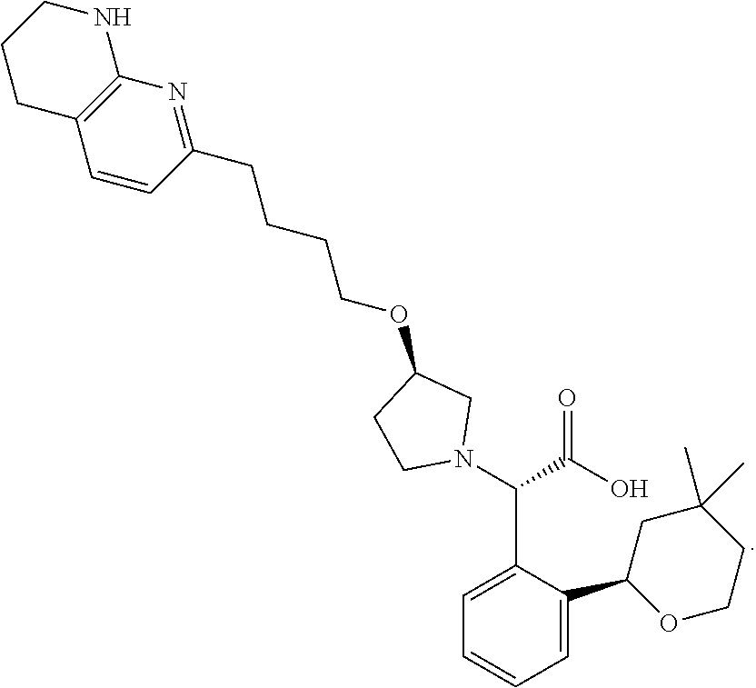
C1(CCCCOC2CCN(C(C(O)=O)C3=CC=CC=C3C3CC(C)(C)CCO3)C2)=NC2=C(C=C1)CCCN2
